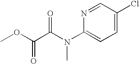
C1=C(Cl)C=NC(N(C(C(OC)=O)=O)C)=C1
